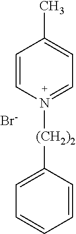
C1=CN([(CH2)2]C2=CC=CC=C2)=CC=C1C.[Br-]
